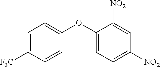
C1=C(OC2=CC=C([F3C])C=C2)C([NO2])=CC([NO2])=C1
